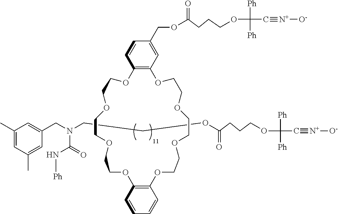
CC1=CC(C)=CC(CN(CCOC(CCCOC([Ph])([Ph])C#[N+][O-])=O)C(=O)N[Ph])=C1.C1=CC2=C(C=C1COC(=O)CCCOC([Ph])(C#[N+][O-])[Ph])OCCOCCOCCOC1=C(C=CC=C1)OCCOCCOCCO2
